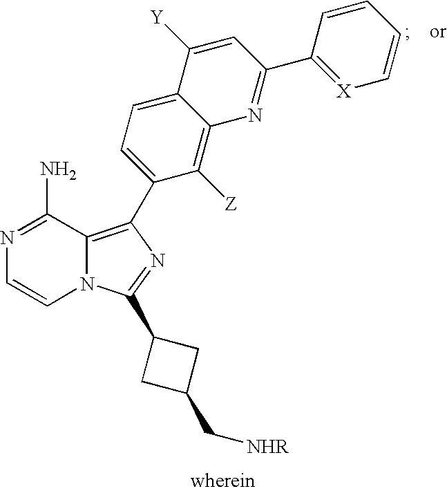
N1=C(N)C2=C(C3=CC=C4C(=C3[Z])N=C(C3=[X]C=CC=C3)C=C4[Y])N=C(C3CC(C[NHR])C3)N2C=C1
